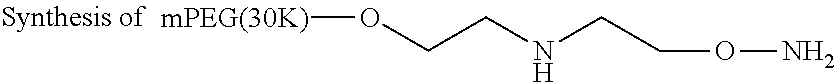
[mPEG(30K)]OCCNCCON
